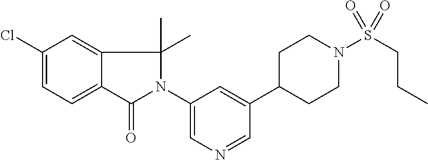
C1(N2C(C)(C)C3=CC(Cl)=CC=C3C2=O)=CN=CC(C2CCN(S(CCC)(=O)=O)CC2)=C1
